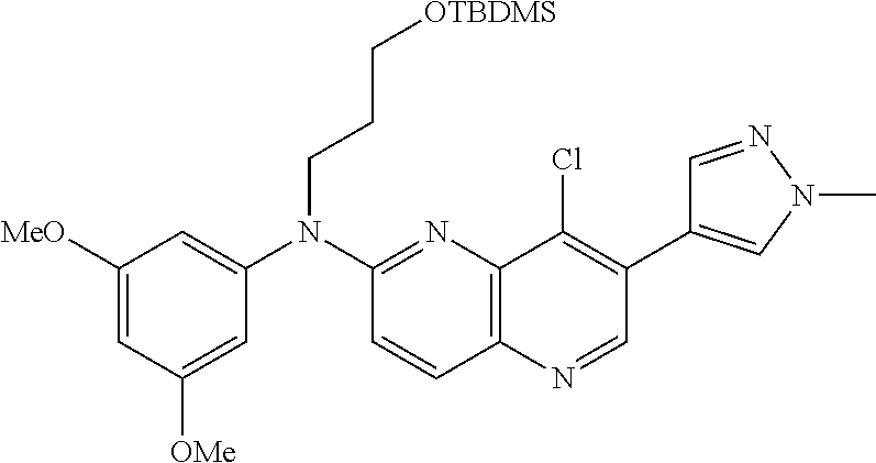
C12=C(N=CC(C3=CN(C)N=C3)=C1Cl)C=CC(N(C1=CC([MeO])=CC([OMe])=C1)CCC[OTBDMS])=N2
